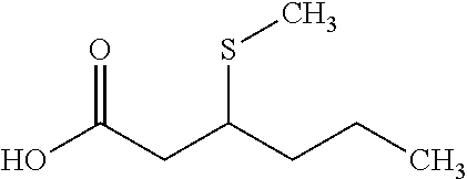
OC(CC(CCC)SC)=O
